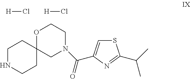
S1C=C(C(N2CCOC3(C2)CCNCC3)=O)N=C1C(C)C.[H]Cl.[H]Cl
